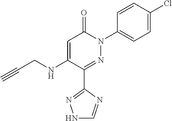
C1(C2=NN(C3=CC=C(Cl)C=C3)C(=O)C=C2NCC#C)=NNC=N1
